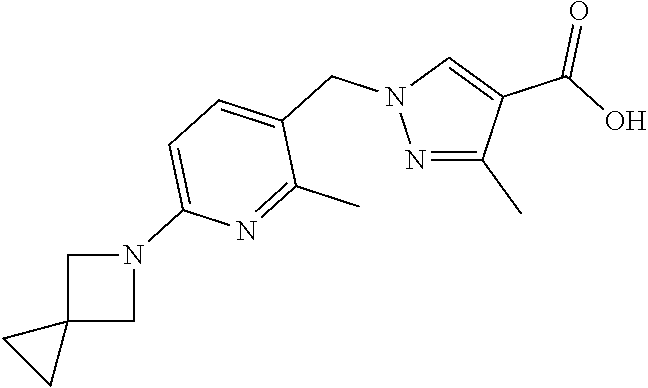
N1=C(C)C(C(=O)O)=CN1CC1=CC=C(N2CC3(C2)CC3)N=C1C
